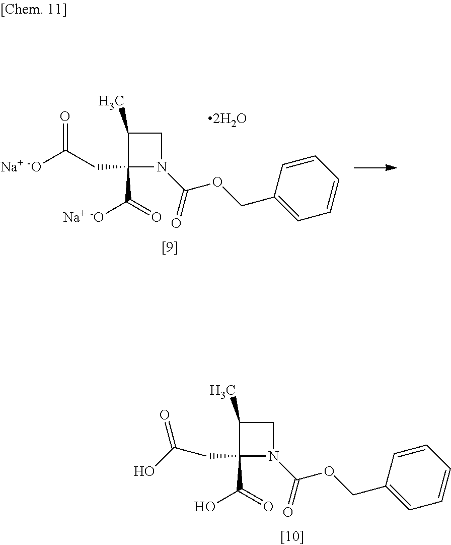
C1C(C)C(CC([Na+ -O])=O)(C(=O)[Na+ -O])N1C(=O)OCC1=CC=CC=C1.C1C(C)C(CC(O)=O)(C(=O)O)N1C(=O)OCC1=CC=CC=C1
